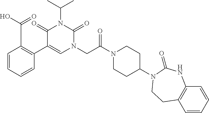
C1=CC=CC(C2=CN(CC(N3CCC(N4C(=O)NC5=C(C=CC=C5)CC4)CC3)=O)C(=O)N(C(C)C)C2=O)=C1C(O)=O
